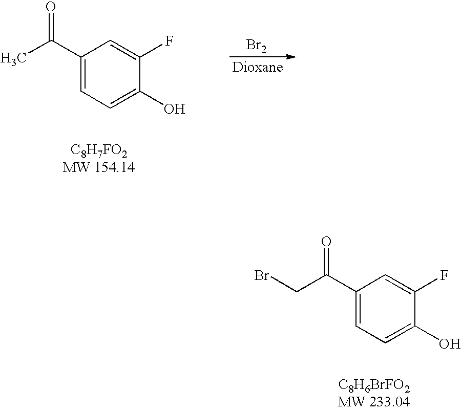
C1(C(C)=O)=CC=C(O)C(F)=C1.[Br2].C1(C(CBr)=O)=CC=C(O)C(F)=C1
